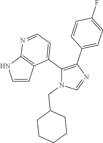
C1=CC2=C(N1)N=CC=C2C1=C(C2=CC=C(F)C=C2)N=CN1CC1CCCCC1
